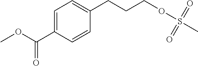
C1=C(C(OC)=O)C=CC(CCCOS(C)(=O)=O)=C1
